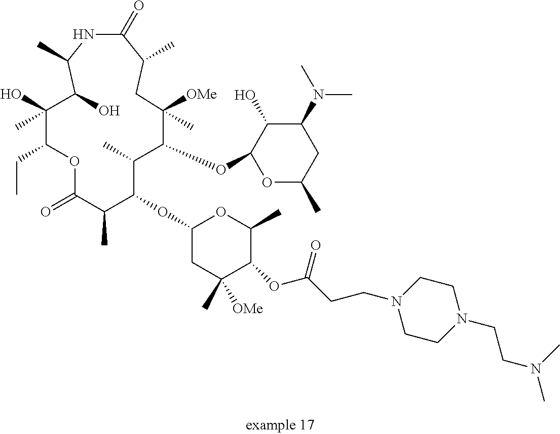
C1(OC2C(C)C(OC3OC(C)CC(N(C)C)C3O)C([OMe])(C)CC(C)C(=O)NC(C)C(O)C(C)(O)C(CC)OC(=O)C2C)CC(C)([OMe])C(OC(CCN2CCN(CCN(C)C)CC2)=O)C(C)O1
